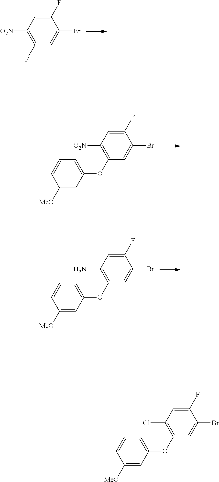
C1=C(F)C(Br)=CC(OC2=CC=CC([MeO])=C2)=C1[O2N].C1=C(F)C(Br)=CC(OC2=CC=CC([MeO])=C2)=C1N.C1=C(F)C(Br)=CC(F)=C1[O2N].C1=C(F)C(Br)=CC(OC2=CC=CC([MeO])=C2)=C1Cl
